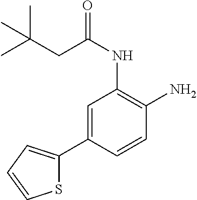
C1(C2=CC(NC(CC(C)(C)C)=O)=C(N)C=C2)=CC=CS1
